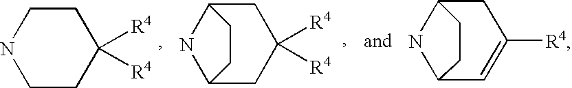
C1CC([R4])([R4])CCN1.C12CC([R4])([R4])CC(N1)CC2.C12C=C([R4])CC(N1)CC2
